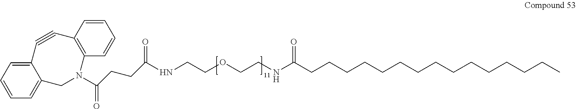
C12=CC=CC=C1CN(C(CCC(NCCOCCNC(CCCCCCCCCCCCCCC)=O)=O)=O)C1=C(C#C2)C=CC=C1
